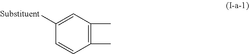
C1([Substituent])=CC(C)=C(C)C=C1
